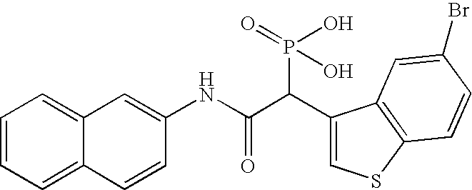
C1=CC=C2C(=C1)C=C(NC(C(C1=CSC3=C1C=C(Br)C=C3)P(O)(O)=O)=O)C=C2
